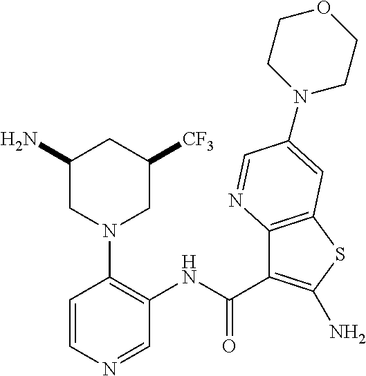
C1(N)CN(C2=C(NC(=O)C3=C(N)SC4=C3N=CC(N3CCOCC3)=C4)C=NC=C2)CC([CF3])C1
